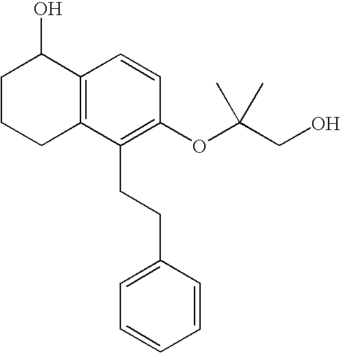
C12=C(C(CCC3=CC=CC=C3)=C(OC(CO)(C)C)C=C1)CCCC2O
